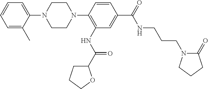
C1=CC(N2CCN(C3=CC=CC=C3C)CC2)=C(NC(=O)C2CCCO2)C=C1C(=O)NCCCN1C(=O)CCC1
